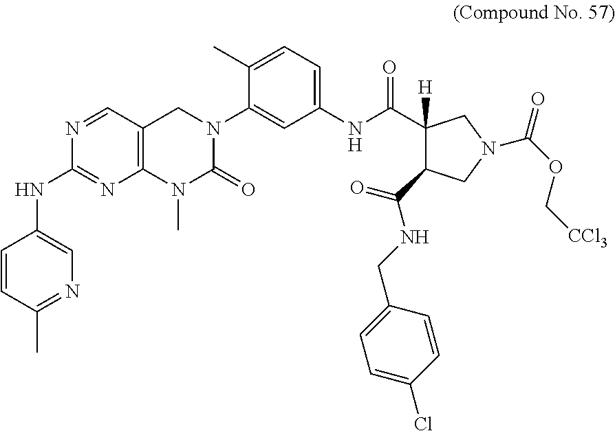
C1=CC(C)=NC=C1NC1=NC2=C(C=N1)CN(C1=CC(NC(C3([H])C(C(=O)NCC4=CC=C(Cl)C=C4)CN(C(OC[CCl3])=O)C3)=O)=CC=C1C)C(=O)N2C
